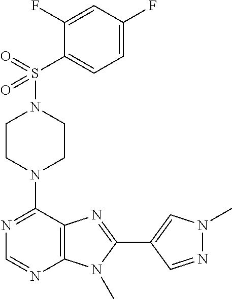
C1CN(C2=NC=NC3=C2N=C(C2=CN(C)N=C2)N3C)CCN1S(C1=CC=C(F)C=C1F)(=O)=O
